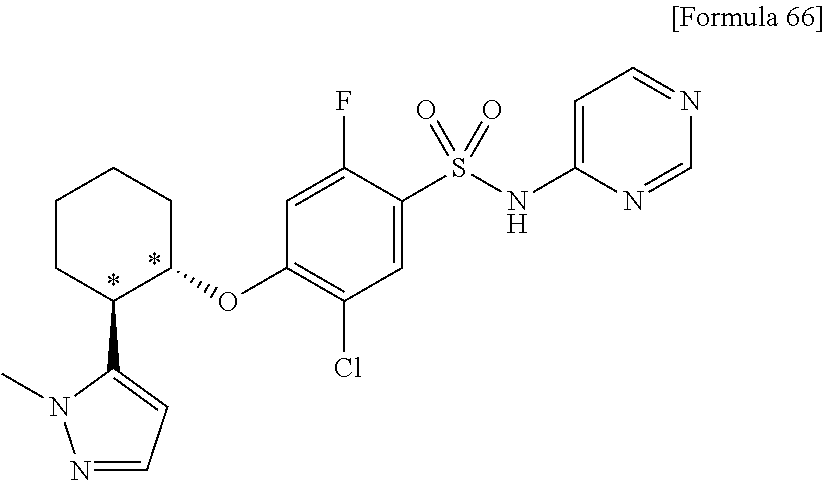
N1=CC=C(C2C(OC3=C(Cl)C=C(S(=O)(=O)NC4=CC=NC=N4)C(F)=C3)CCCC2)N1C
